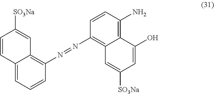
C12=CC=CC(N=NC3=C4C(=C(N)C=C3)C(O)=CC([SO3Na])=C4)=C1C=C([SO3Na])C=C2
